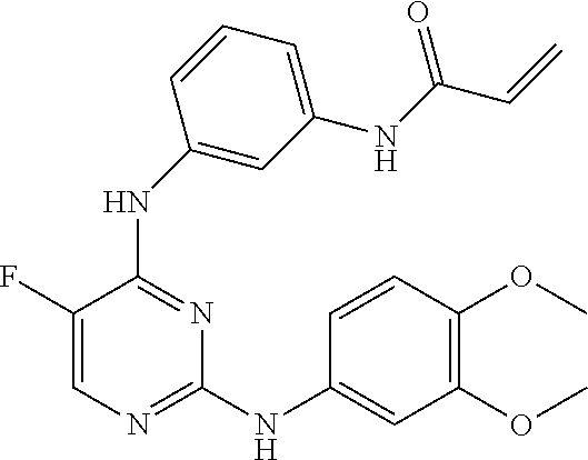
C1(F)=CN=C(NC2=CC(OC)=C(OC)C=C2)N=C1NC1=CC(NC(C=C)=O)=CC=C1
